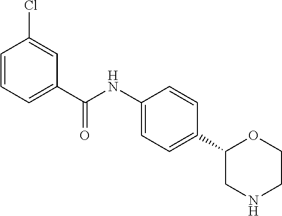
C1(C(NC2=CC=C(C3CNCCO3)C=C2)=O)=CC=CC(Cl)=C1
